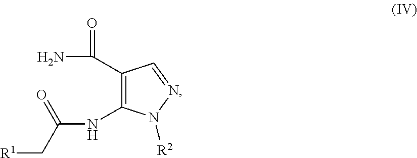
N(C1=C(C(N)=O)C=NN1[R2])C(C[R1])=O
